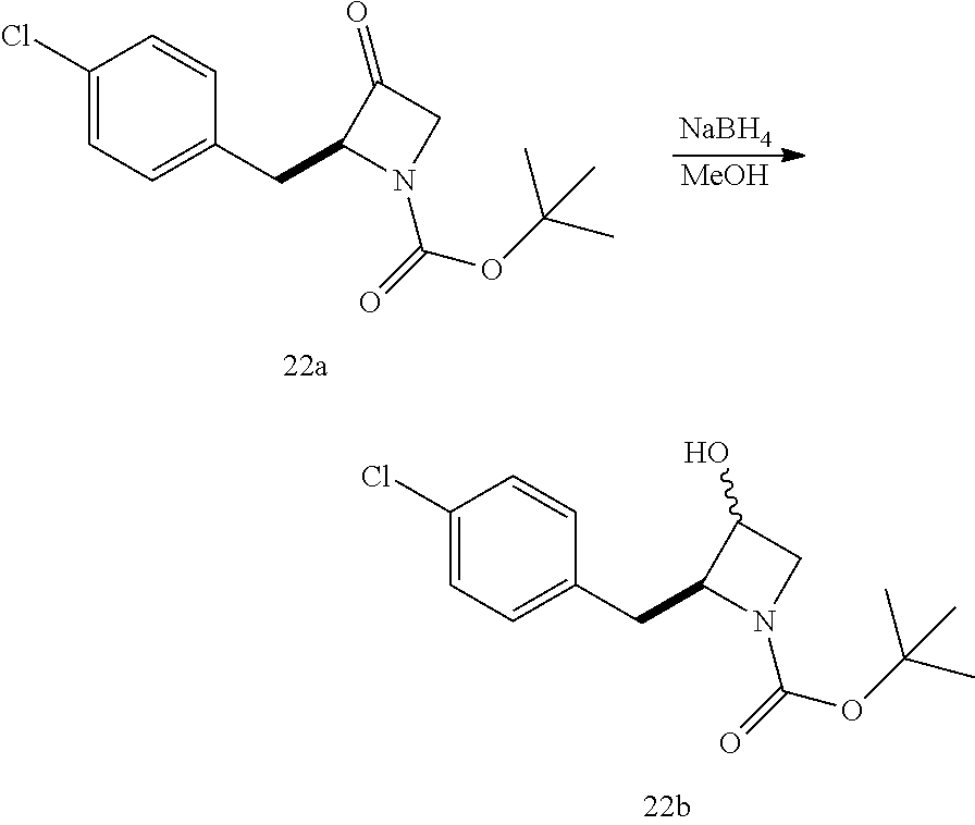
[NaBH4].[MeOH].C1(Cl)=CC=C(CC2N(C(=O)OC(C)(C)C)CC2=O)C=C1.C1(Cl)=CC=C(CC2N(C(=O)OC(C)(C)C)CC2O)C=C1
